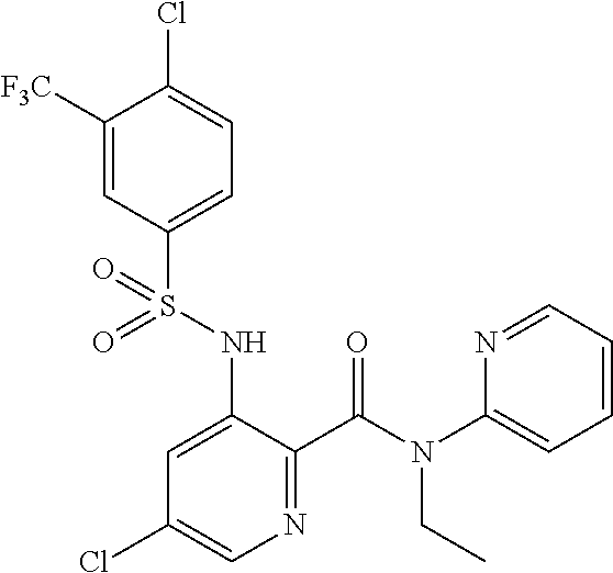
C1([F3C])=CC(S(NC2=CC(Cl)=CN=C2C(N(C2=CC=CC=N2)CC)=O)(=O)=O)=CC=C1Cl
